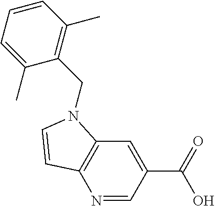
N1=CC(C(=O)O)=CC2=C1C=CN2CC1=C(C)C=CC=C1C
